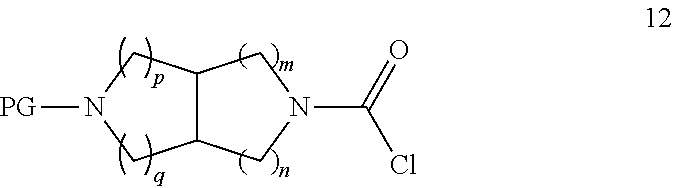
C12C(CN(C(Cl)=O)C1)CN([PG])C2
